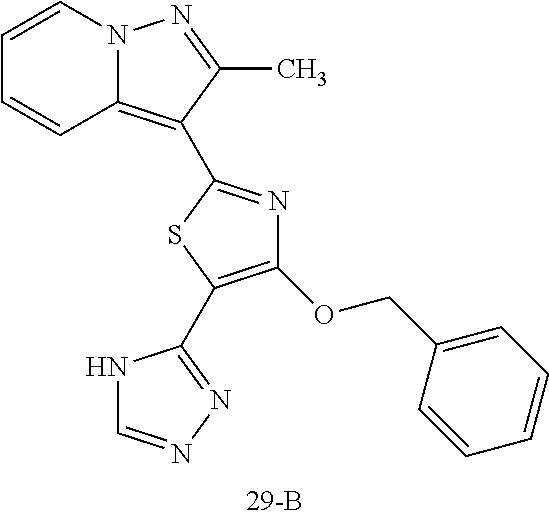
C1=CN2C(=C(C3=NC(OCC4=CC=CC=C4)=C(C4=NN=CN4)S3)C(C)=N2)C=C1
